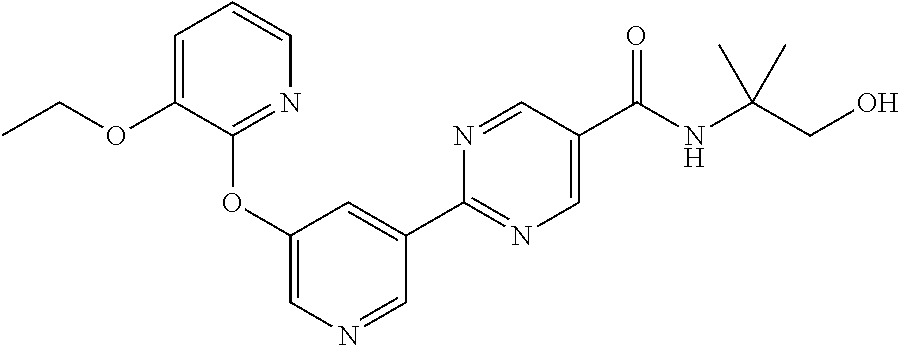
CCOC1=CC=CN=C1OC1=CN=CC(C2=NC=C(C(NC(CO)(C)C)=O)C=N2)=C1
